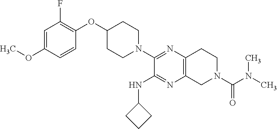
C1=C(OC)C=CC(OC2CCN(C3=NC4=C(N=C3NC3CCC3)CN(C(N(C)C)=O)CC4)CC2)=C1F
